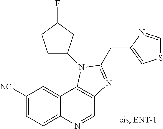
C1([NC])=CC=C2C(=C1)C1=C(C=N2)N=C(CC2=CSC=N2)N1C1CCC(F)C1
